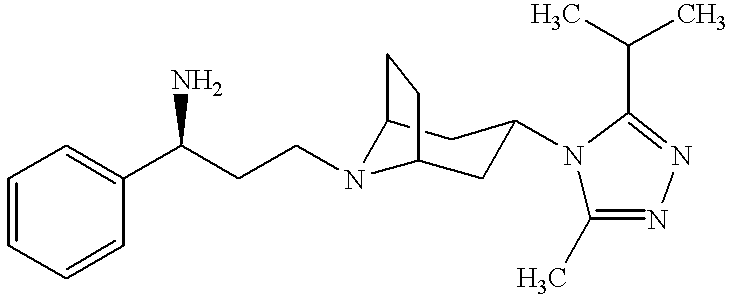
C1=CC=CC(C(CCN2C3CC(N4C(C)=NN=C4C(C)C)CC2CC3)N)=C1
